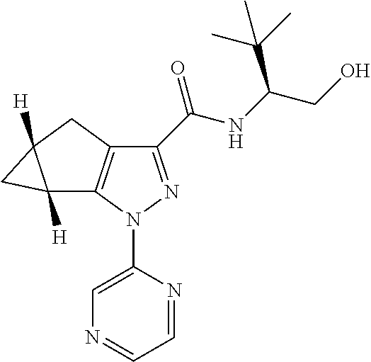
C1(C(NC(CO)C(C)(C)C)=O)=NN(C2=CN=CC=N2)C2=C1CC1([H])C2([H])C1
